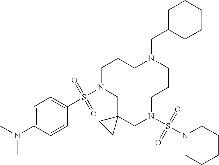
C1N(S(C2=CC=C(N(C)C)C=C2)(=O)=O)CC2(CN(S(N3CCCCC3)(=O)=O)CCCN(CC3CCCCC3)CC1)CC2
